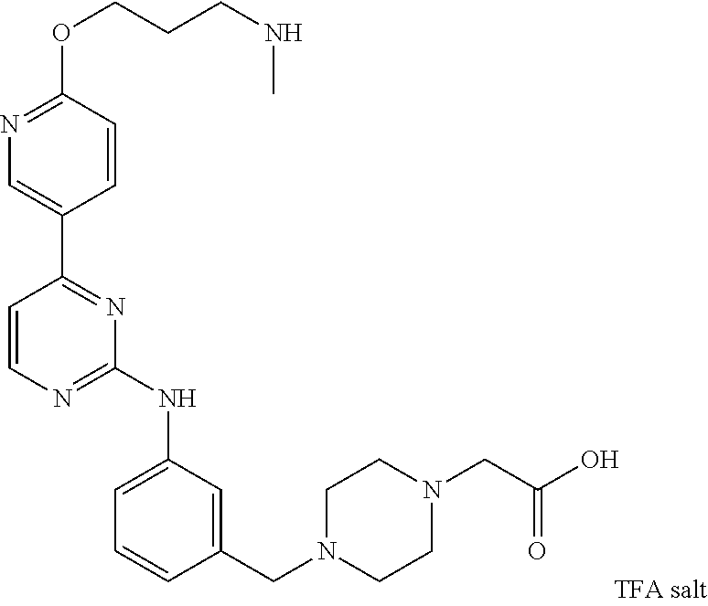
C1(NC2=CC=CC(CN3CCN(CC(=O)O)CC3)=C2)=NC=CC(C2=CN=C(OCCCNC)C=C2)=N1
